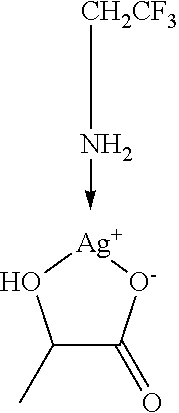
[CH2CF3]CN->C.C1(C)C(=O)[O-][Ag]O1
